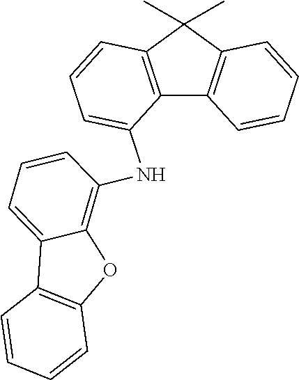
C12=C(C(C)(C)C3=C1C=CC=C3)C=CC=C2NC1=C2C(=CC=C1)C1=C(O2)C=CC=C1
